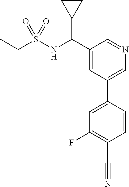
C1(C(NS(CC)(=O)=O)C2CC2)=CC(C2=CC(F)=C(C#N)C=C2)=CN=C1
